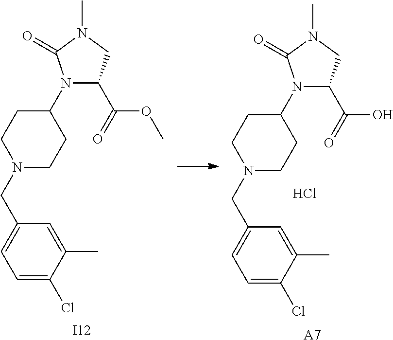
N1(CC2=CC=C(Cl)C(C)=C2)CCC(N2C(C(OC)=O)CN(C)C2=O)CC1.[I12].N1(CC2=CC=C(Cl)C(C)=C2)CCC(N2C(C(O)=O)CN(C)C2=O)CC1.Cl.[A7]
